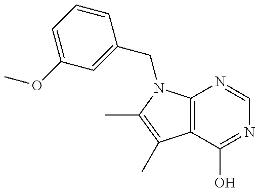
C1(OC)=CC=CC(CN2C3=C(C(C)=C2C)C(O)=NC=N3)=C1
